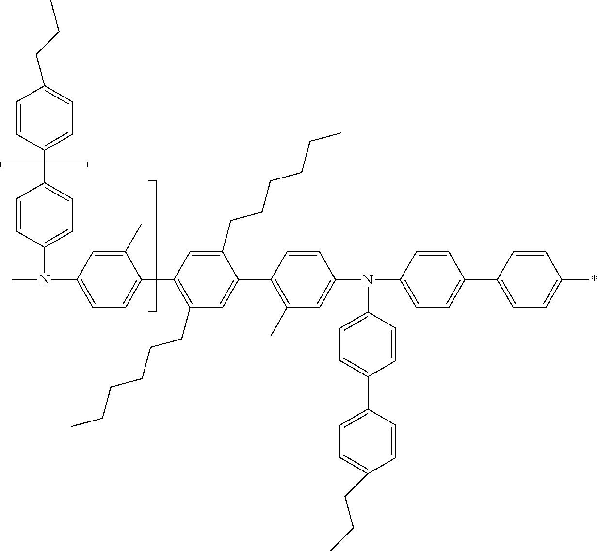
CN(C1=CC=C(C2=CC=C(CCC)C=C2)C=C1)C1=CC=C(C2=C(CCCCCC)C=C(C3=C(C)C=C(N(C4=CC=C(C5=CC=C(*)C=C5)C=C4)C4=CC=C(C5=CC=C(CCC)C=C5)C=C4)C=C3)C(CCCCCC)=C2)C(C)=C1
